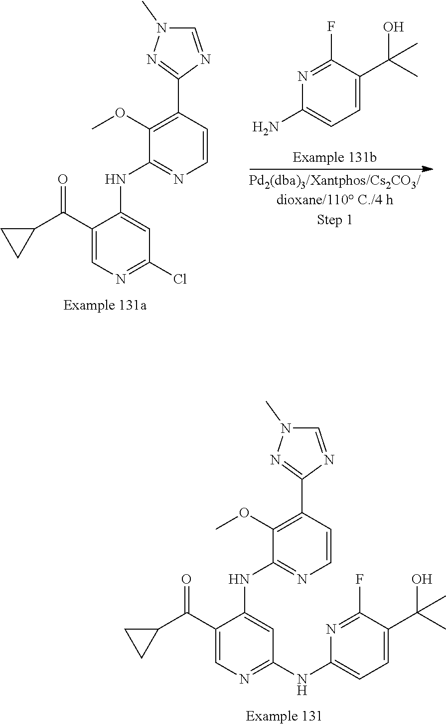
C1=NC(C2=C(OC)C(NC3=CC(NC4=CC=C(C(C)(O)C)C(F)=N4)=NC=C3C(C3CC3)=O)=NC=C2)=NN1C.C1=NC(C2=C(OC)C(NC3=CC(Cl)=NC=C3C(C3CC3)=O)=NC=C2)=NN1C.NC1=CC=C(C(O)(C)C)C(F)=N1
